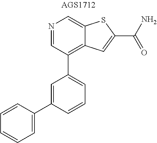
N1=CC(C2=CC=CC(C3=CC=CC=C3)=C2)=C2C(=C1)SC(C(N)=O)=C2
